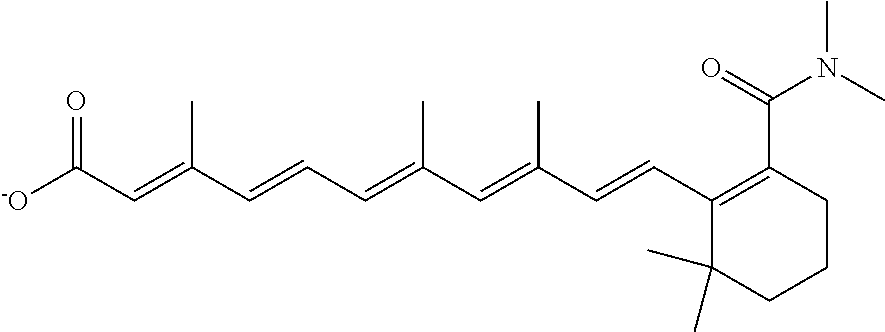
C(C=CC=C(C=C(C=CC1=C(C(=O)N(C)C)CCCC1(C)C)C)C)(=CC([-O])=O)C
